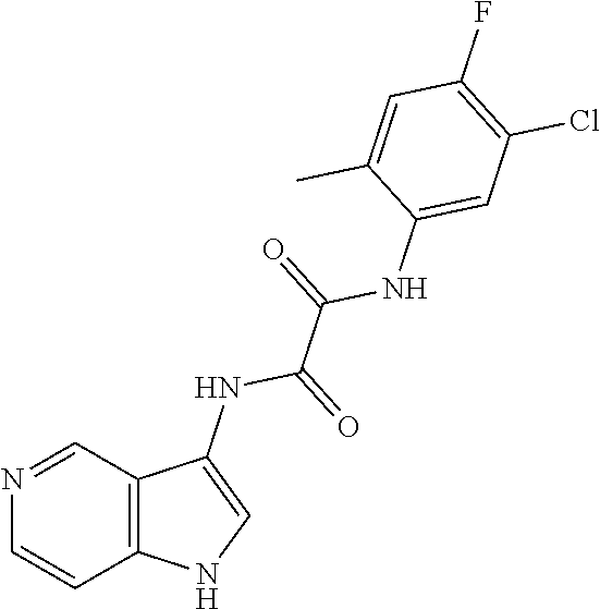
N1=CC2=C(C=C1)NC=C2NC(=O)C(=O)NC1=CC(Cl)=C(F)C=C1C
